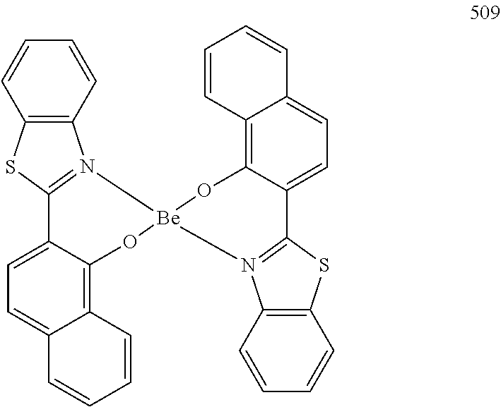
C12=C(C=CC=C1)N1=C(S2)C2=CC=C3C(=C2O[Be]12N1=C(SC4=C1C=CC=C4)C1=CC=C4C(=C1O2)C=CC=C4)C=CC=C3
